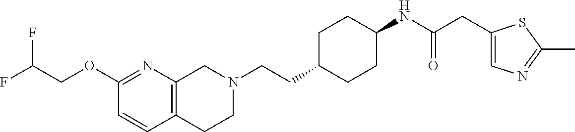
C12=C(CCN(CCC3CCC(NC(CC4=CN=C(C)S4)=O)CC3)C1)C=CC(OCC(F)F)=N2
